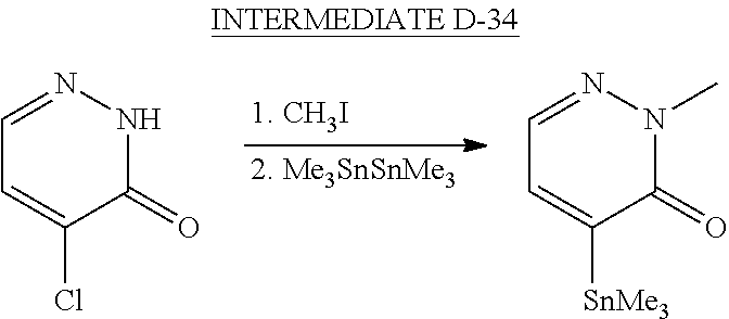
C1(=O)NN=CC=C1Cl.C1(=O)N(C)N=CC=C1[SnMe3]
